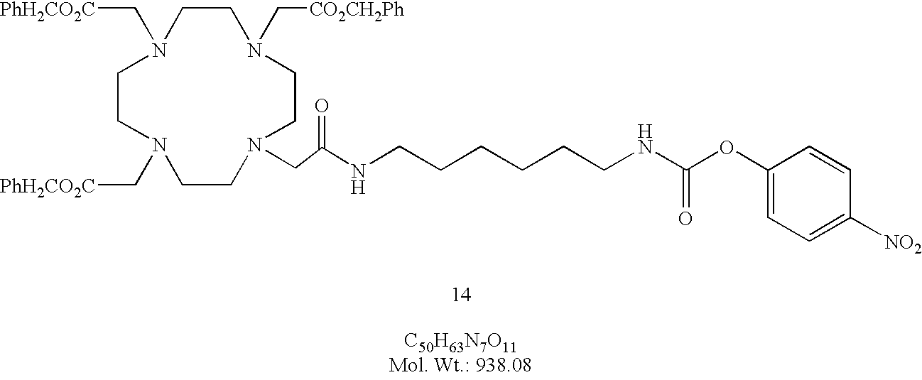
C1CN(C[CO2CH2Ph])CCN(CC(NCCCCCCNC(OC2=CC=C([NO2])C=C2)=O)=O)CCN(C[PhH2CO2C])CCN1C[PhH2CO2C]
